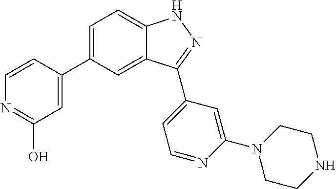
C1=C(C2=CC(O)=NC=C2)C=C2C(=C1)NN=C2C1=CC=NC(N2CCNCC2)=C1
